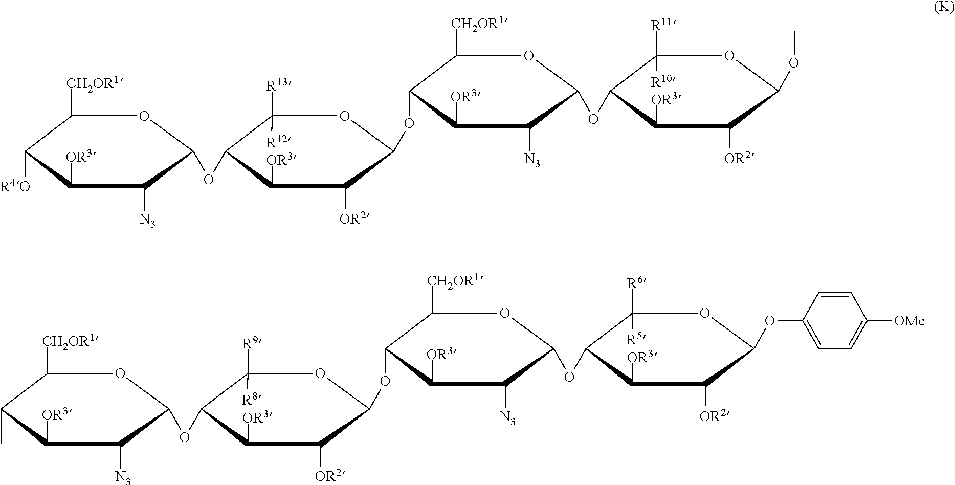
C1([CH2OR1])C([R4O])C([OR3])C([N3])C(OC2C([R13])([R12])OC(OC3C([CH2OR1])OC(OC4C([R11])([R10])OC(OC)C([OR2])C4[OR3])C([N3])C3[OR3])C([OR2])C2[OR3])O1.[(K)].C1([CH2OR1])C(C)C([OR3])C([N3])C(OC2C([R9])([R8])OC(OC3C([CH2OR1])OC(OC4C([R6])([R5])OC(OC5=CC=C([OMe])C=C5)C([OR2])C4[OR3])C([N3])C3[OR3])C([OR2])C2[OR3])O1
